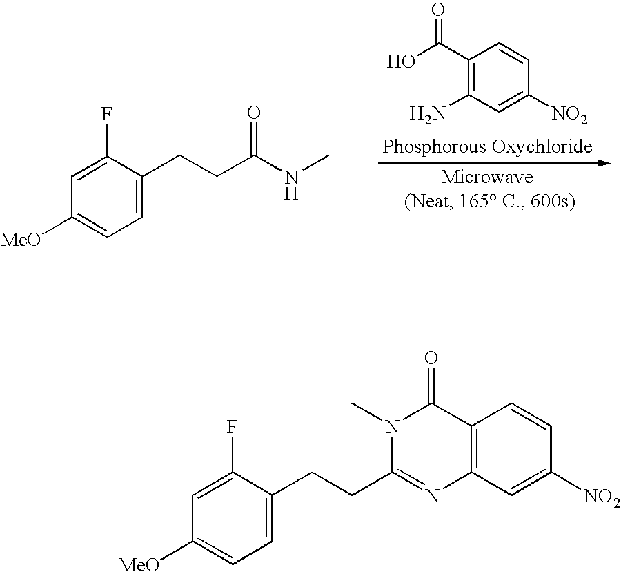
C1=C(CCC(NC)=O)C(F)=CC([MeO])=C1.C1(C(O)=O)=C(N)C=C([NO2])C=C1.C1=C(CCC2=NC3=C(C(=O)N2C)C=CC([NO2])=C3)C(F)=CC([MeO])=C1
